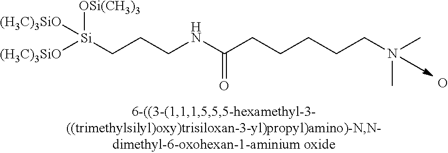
[(H3C)3SiO][Si](CCCNC(CCCCCN(C)C)=O)([OSi(CH3)3])[(H3C)3SiO].O
